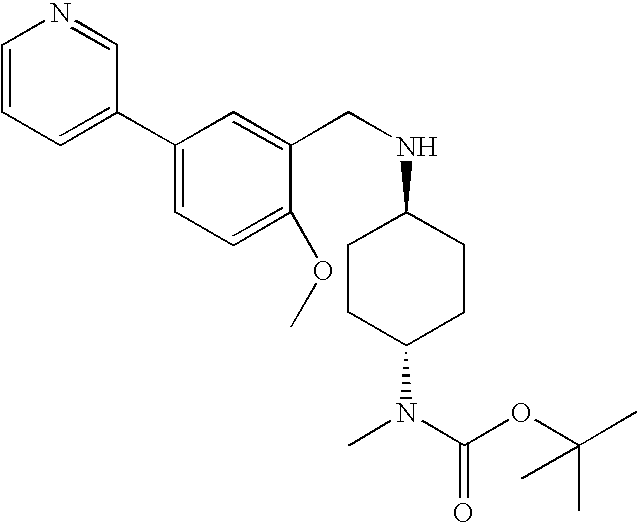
C1=CC=C(C2=CC=C(OC)C(CNC3CCC(N(C)C(OC(C)(C)C)=O)CC3)=C2)C=N1
